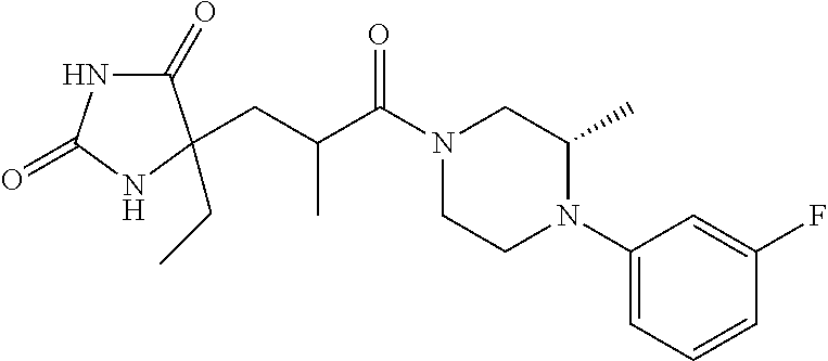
C1(=O)NC(=O)NC1(CC)CC(C(N1CCN(C2=CC=CC(F)=C2)C(C)C1)=O)C
